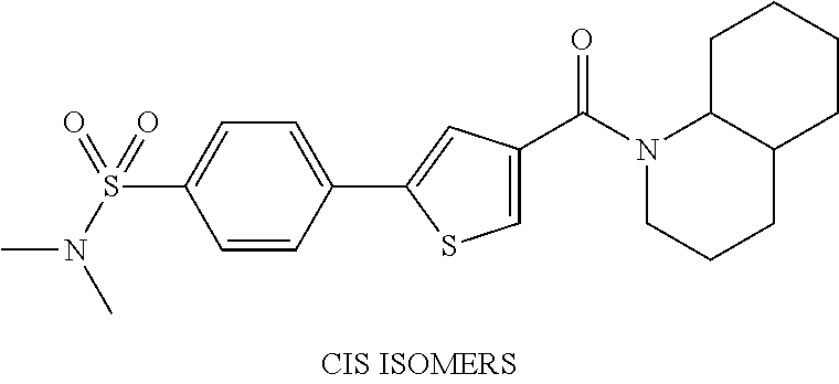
C1=CC(C2=CC(C(N3CCCC4C3CCCC4)=O)=CS2)=CC=C1S(N(C)C)(=O)=O
